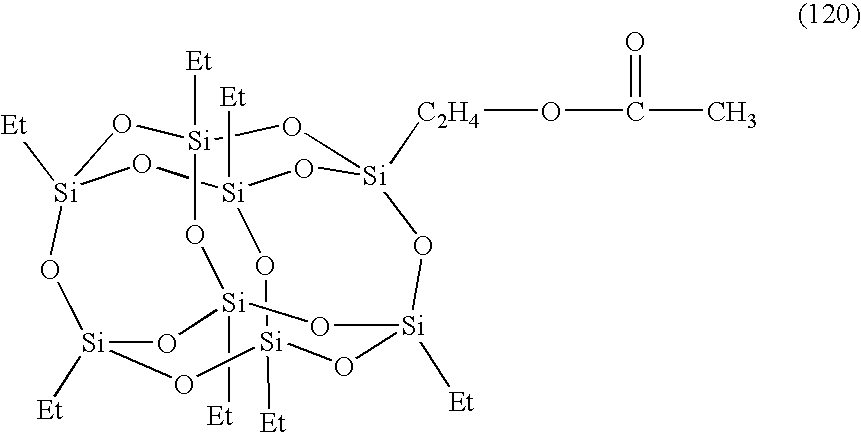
[Si]12([Et])O[Si]3([Et])O[Si]4([C2H4]OC(C)=O)O[Si]([Et])(O1)O[Si]1([Et])O[Si]([Et])(O[Si]([Et])(O3)O[Si]([Et])(O1)O2)O4
